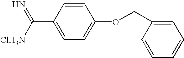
C1(C([ClH3N])=N)=CC=C(OCC2=CC=CC=C2)C=C1
